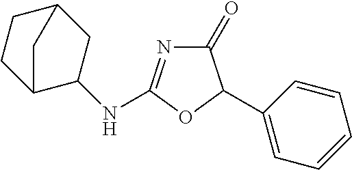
C1(=O)N=C(NC2CC3CCC2C3)OC1C1=CC=CC=C1
